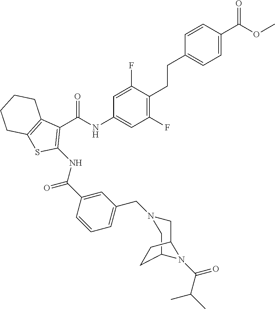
C1(F)=C(CCC2=CC=C(C(OC)=O)C=C2)C(F)=CC(NC(C2=C(NC(=O)C3=CC(CN4CC5N(C(C(C)C)=O)C(C4)CC5)=CC=C3)SC3=C2CCCC3)=O)=C1
